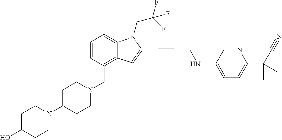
C1=CC(CN2CCC(N3CCC(O)CC3)CC2)=C2C(=C1)N(CC(F)(F)F)C(C#CCNC1=CC=C(C(C#N)(C)C)N=C1)=C2
